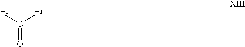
C(=O)([T1])[T1]
